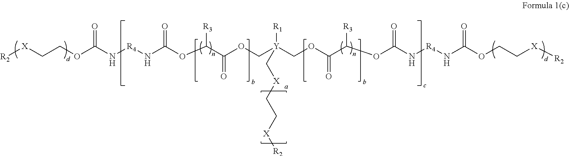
O(C(N[R4]NC(OC(C(OC[Y](COC(C(OC(N[R4]NC(OCC[X][R2])=O)=O)[R3])=O)([R1])C[X]CC[X][R2])=O)[R3])=O)=O)CC[X][R2]
